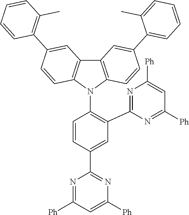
C1=C(C2=NC([Ph])=CC([Ph])=N2)C=CC(N2C3=C(C4=C2C=CC(C2=C(C)C=CC=C2)=C4)C=C(C2=CC=CC=C2C)C=C3)=C1C1=NC([Ph])=CC([Ph])=N1
